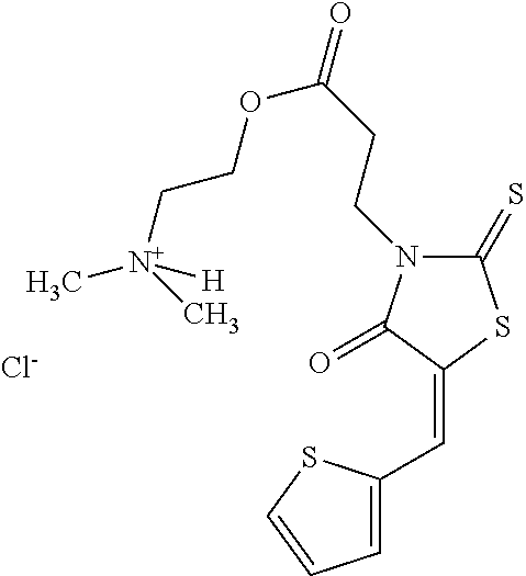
C1=C(C=C2SC(=S)N(CCC(=O)OCC[N+](C)(C)[H])C2=O)SC=C1.[Cl-]
